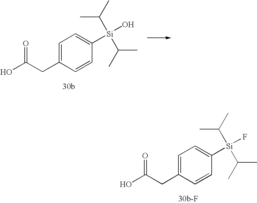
C1=C(CC(O)=O)C=CC([Si](O)(C(C)C)C(C)C)=C1.C1=C(CC(O)=O)C=CC([Si](F)(C(C)C)C(C)C)=C1
